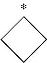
C1CCC1
